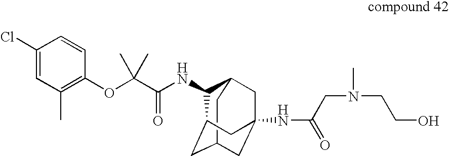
C1(NC(C(OC2=C(C)C=C(Cl)C=C2)(C)C)=O)C2CC3(NC(=O)CN(C)CCO)CC(CC1C3)C2
